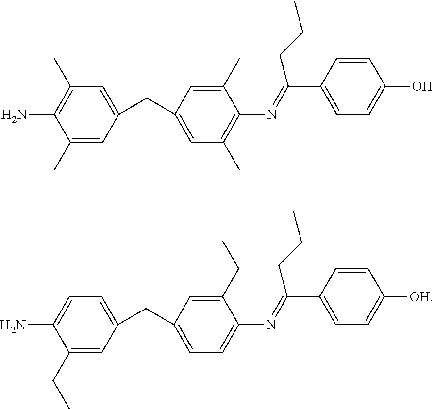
C1(C)=CC(CC2=CC(C)=C(N=C(C3=CC=C(O)C=C3)CCC)C(C)=C2)=CC(C)=C1N.C1(CC)=CC(CC2=CC=C(N=C(C3=CC=C([OH])C=C3)CCC)C(CC)=C2)=CC=C1N
